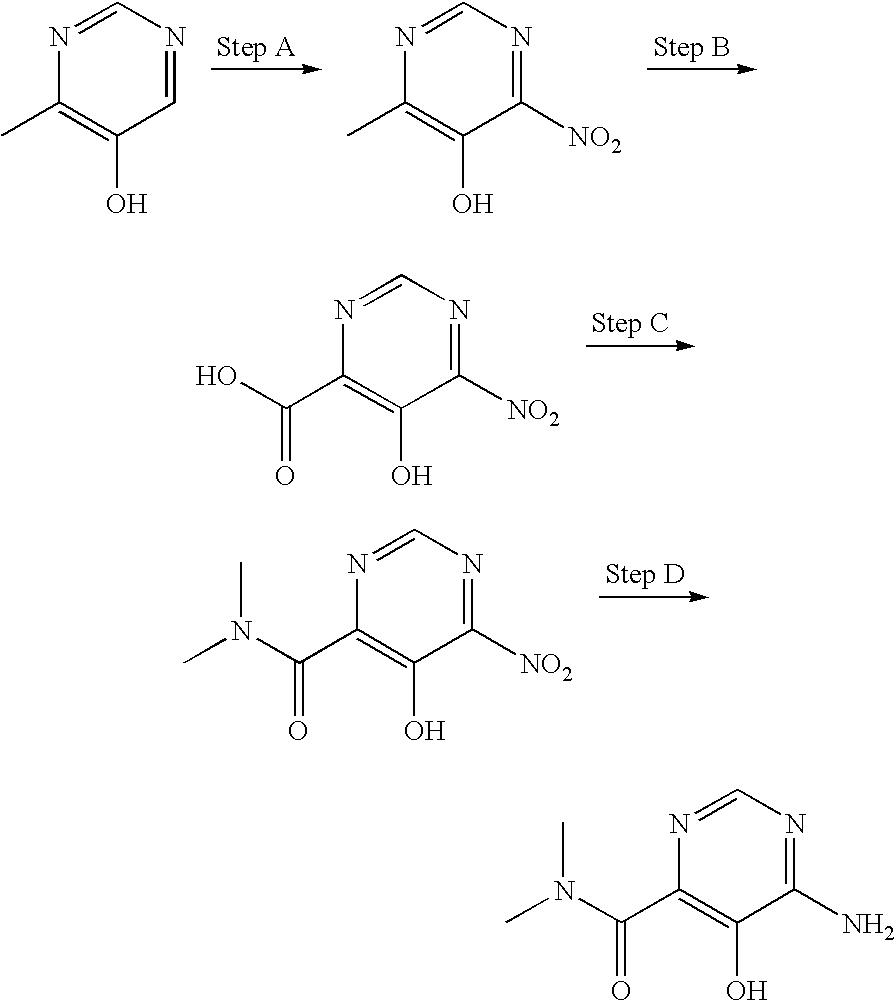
N1=CN=CC(O)=C1C.N1=CN=C([NO2])C(O)=C1C.N1=CN=C([NO2])C(O)=C1C(O)=O.N1=CN=C([NO2])C(O)=C1C(N(C)C)=O.N1=CN=C(N)C(O)=C1C(N(C)C)=O
